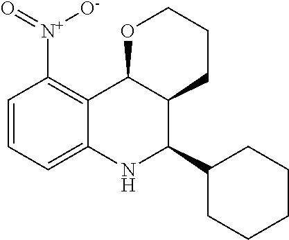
C12=C([N+](=O)[O-])C=CC=C1NC(C1CCCCC1)C1C2OCCC1
